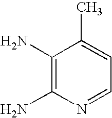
C1(N)=C(N)N=CC=C1C
